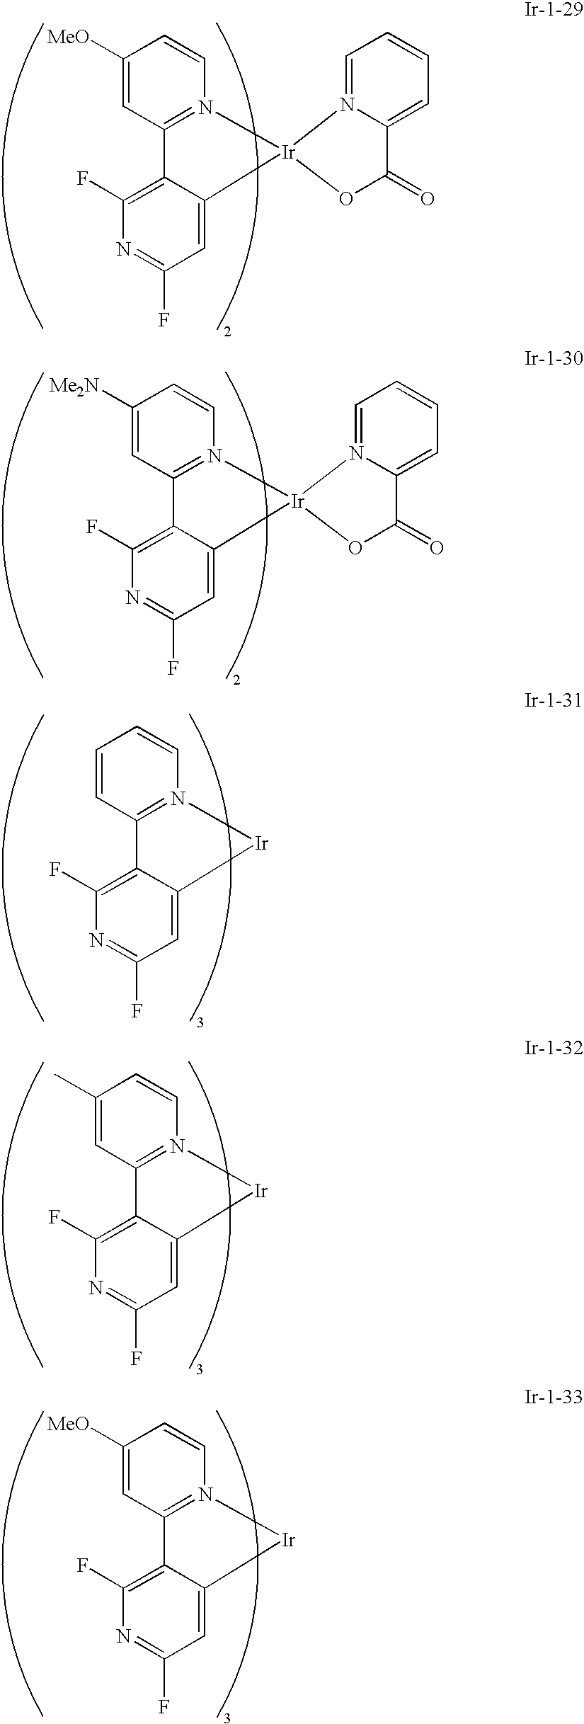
C1([MeO])=CC2=N(C=C1)[Ir]1(C3=CC(F)=NC(F)=C23)N2=CC=CC=C2C(=O)O1.C1([Me2N])=CC2=N(C=C1)[Ir]1(C3=CC(F)=NC(F)=C23)N2=CC=CC=C2C(=O)O1.C1=CC2=N(C=C1)[Ir]C1=CC(F)=NC(F)=C21.C1(C)=CC2=N(C=C1)[Ir]C1=CC(F)=NC(F)=C21.C1([MeO])=CC2=N(C=C1)[Ir]C1=CC(F)=NC(F)=C21
